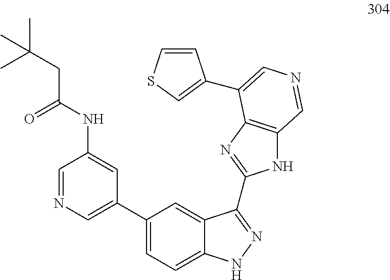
C1=NC=C(C2=CC=C3C(=C2)C(C2=NC4=C(N2)C=NC=C4C2=CSC=C2)=NN3)C=C1NC(CC(C)(C)C)=O
